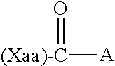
[(Xaa)-C]([A])=O
